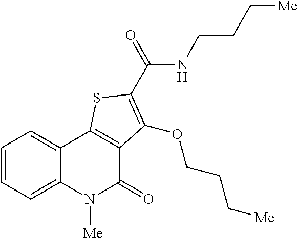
C1=CC=C2C(=C1)C1=C(C(=O)N2[Me])C(OCCC[Me])=C(C(NCCC[Me])=O)S1
